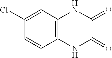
C1(Cl)=CC2=C(C=C1)NC(=O)C(=O)N2
